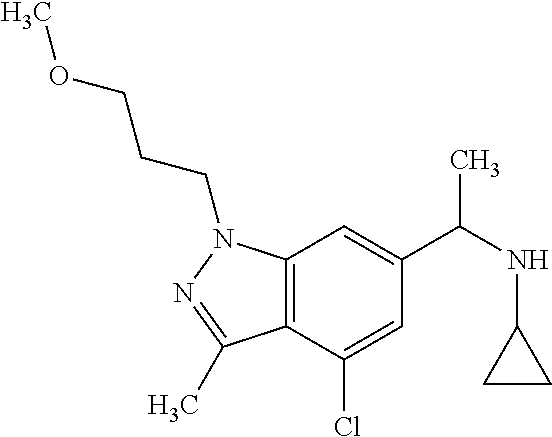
C12=C(C(Cl)=CC(C(C)NC3CC3)=C1)C(C)=NN2CCCOC
